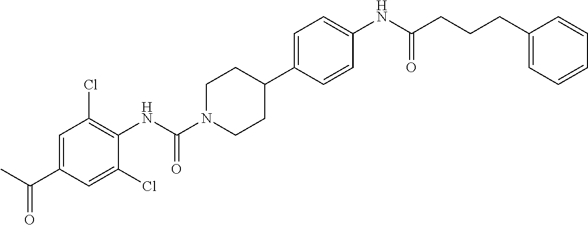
C1=C(C(C)=O)C=C(Cl)C(NC(N2CCC(C3=CC=C(NC(CCCC4=CC=CC=C4)=O)C=C3)CC2)=O)=C1Cl
